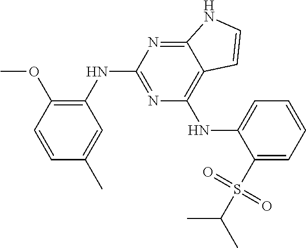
C1(NC2=NC(NC3=CC=CC=C3S(C(C)C)(=O)=O)=C3C(=N2)NC=C3)=C(OC)C=CC(C)=C1
